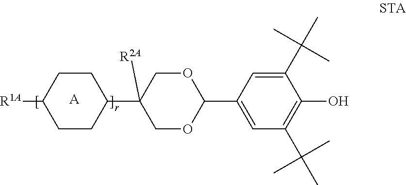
C1CC(C2([R2A])COC(C3=CC(C(C)(C)C)=C(O)C(C(C)(C)C)=C3)OC2)CCC1[R1A].[A]
